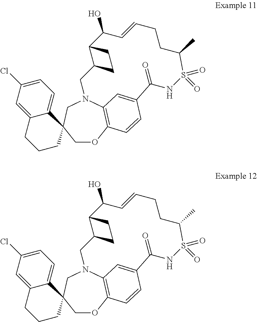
C12=CC(Cl)=CC=C1C1(CCC2)COC2=C3N(C1)CC1CCC1C(O)C=CCCC(C)S(=O)(=O)NC(=O)C(=C3)C=C2.C12=CC(Cl)=CC=C1C1(CCC2)COC2=C3N(C1)CC1CCC1C(O)C=CCCC(C)S(=O)(=O)NC(=O)C(=C3)C=C2
